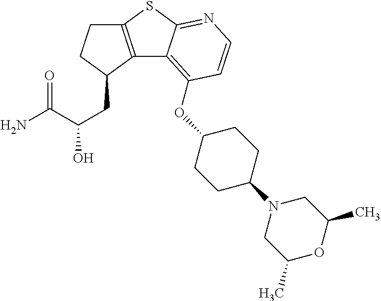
C12=C(C(CC(O)C(N)=O)CC1)C1=C(OC3CCC(N4CC(C)OC(C)C4)CC3)C=CN=C1S2
